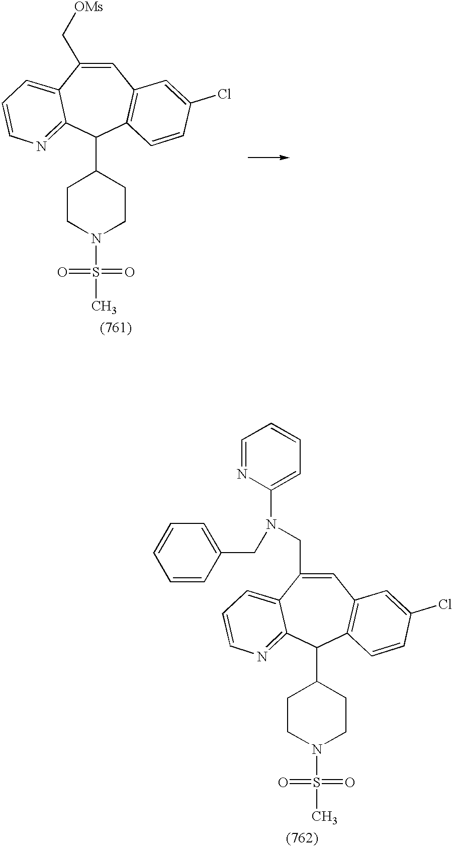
C1=C(C[OMs])C2=CC=CN=C2C(C2CCN(S(=O)(=O)C)CC2)C2=C1C=C(Cl)C=C2.C1=C(CN(C2=CC=CC=N2)CC2=CC=CC=C2)C2=CC=CN=C2C(C2CCN(S(=O)(=O)C)CC2)C2=C1C=C(Cl)C=C2
